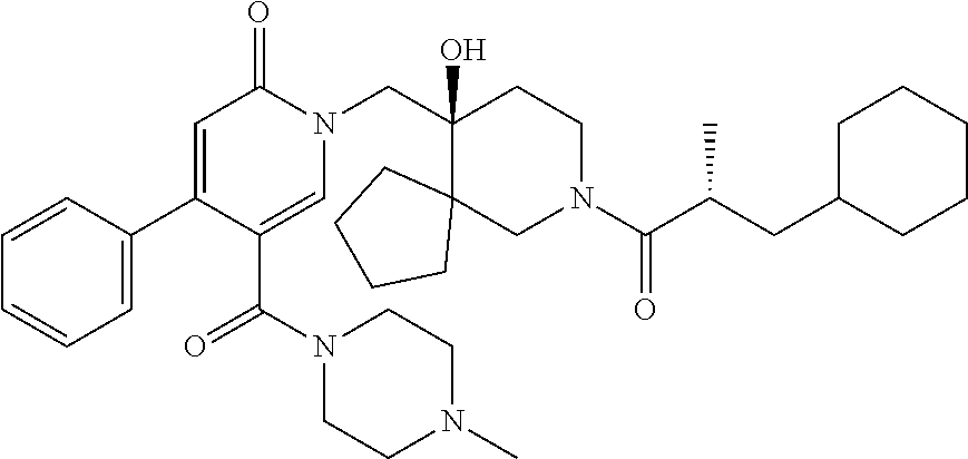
N1(CC2(O)C3(CN(C(=O)C(C)CC4CCCCC4)CC2)CCCC3)C(=O)C=C(C2=CC=CC=C2)C(C(=O)N2CCN(C)CC2)=C1
